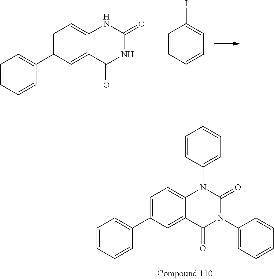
C1=C(C2=CC=CC=C2)C=C2C(=C1)NC(=O)NC2=O.C1=CC=CC=C1I.C1(C2=CC=C3C(=C2)C(=O)N(C2=CC=CC=C2)C(=O)N3C2=CC=CC=C2)=CC=CC=C1
